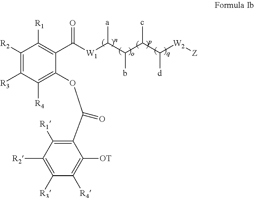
C(C(C(C([W2][Z])[d])c)b)([a])[W1]C(C1=C([R1])C([R2])=C([R3])C([R4])=C1OC(=O)C1=C([R1])C([R2])=C([R3])C([R4])=C1[OT])=O
